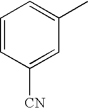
C1=CC([CN])=CC(C)=C1
